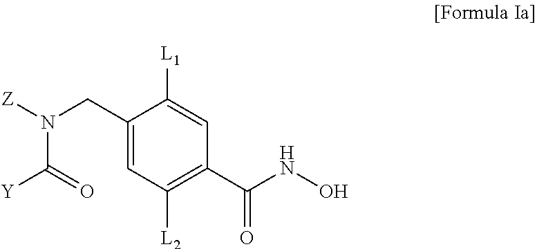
C1(CN([Z])C(=O)[Y])=CC([L2])=C(C(NO)=O)C=C1[L1]
